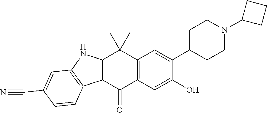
C1C(C2=CC3=C(C=C2O)C(=O)C2=C(C3(C)C)NC3=C2C=CC(C#N)=C3)CCN(C2CCC2)C1
